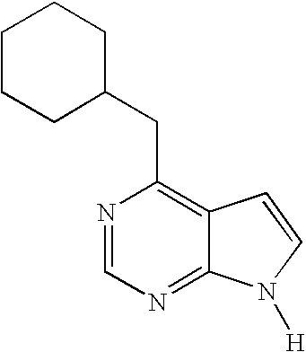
N1=CN=C2C(=C1CC1CCCCC1)C=CN2[H]
